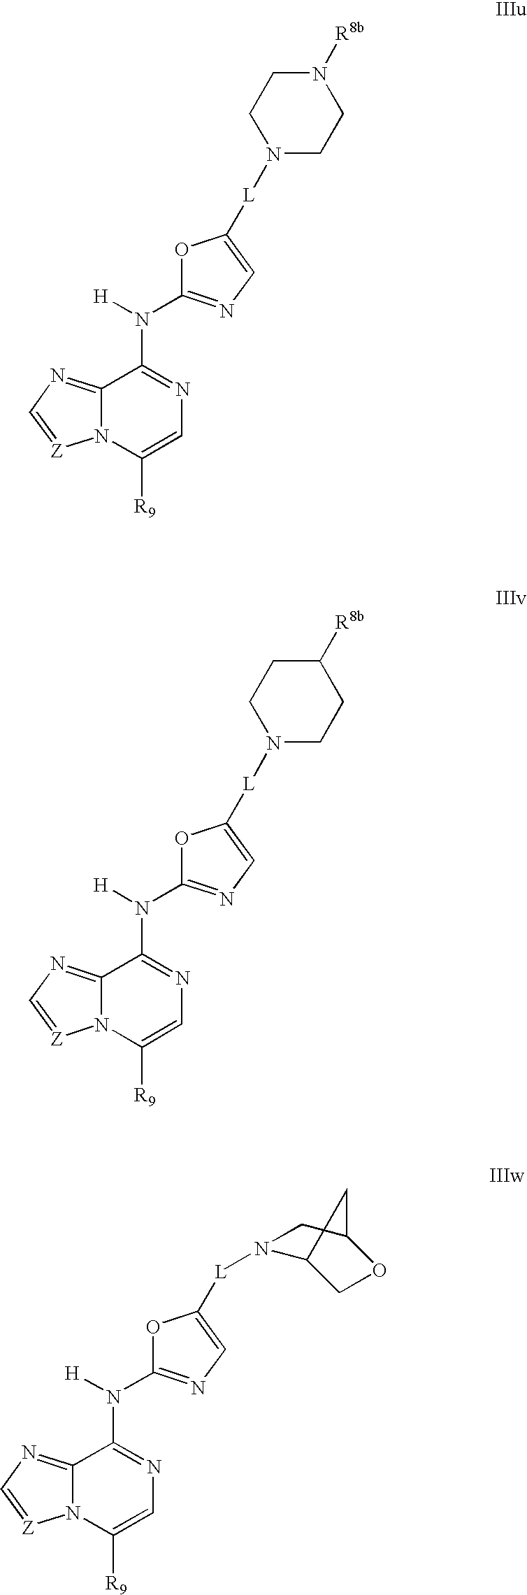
[L](C1=CN=C(N([H])C2=NC=C([R9])N3C2=NC=[Z]3)O1)N1CCN([R8b])CC1.[L](C1=CN=C(N([H])C2=NC=C([R9])N3C2=NC=[Z]3)O1)N1CCC([R8b])CC1.[L](C1=CN=C(N([H])C2=NC=C([R9])N3C2=NC=[Z]3)O1)N1C2COC(C1)C2
